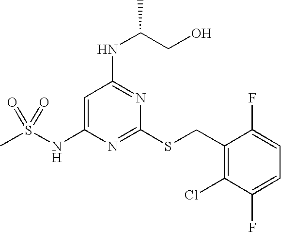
C1=C(NS(C)(=O)=O)N=C(SCC2=C(Cl)C(F)=CC=C2F)N=C1NC(CO)C
